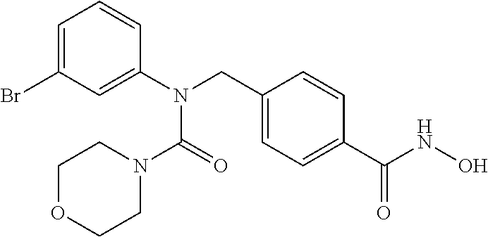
C1(CN(C2=CC(Br)=CC=C2)C(=O)N2CCOCC2)=CC=C(C(NO)=O)C=C1
